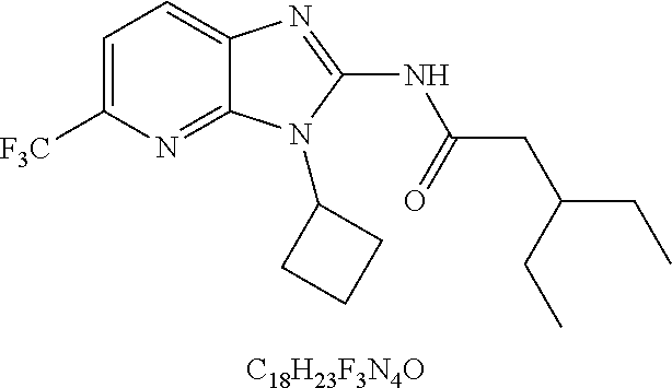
C1=C([F3C])N=C2C(=C1)N=C(NC(CC(CC)CC)=O)N2C1CCC1.[C18H23F3N4O]
